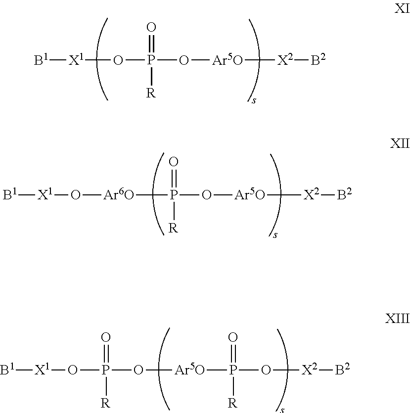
[B1][X1]OP(O[Ar5O][X2][B2])(=O)[R].[B1][X1]O[Ar6O]P(O[Ar5O][X2][B2])(=O)[R].[B1][X1]OP(O[Ar5O]P(O[X2][B2])(=O)[R])(=O)[R]
